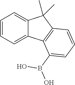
C12=CC=CC=C1C1=C(C2(C)C)C=CC=C1B(O)O
